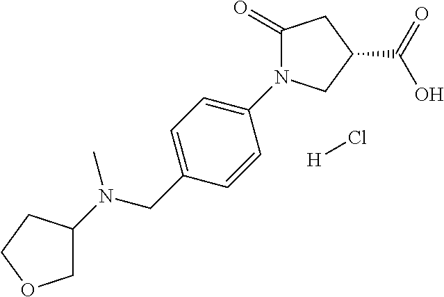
[H]Cl.N(CC1=CC=C(N2C(=O)CC(C(=O)O)C2)C=C1)(C)C1COCC1
